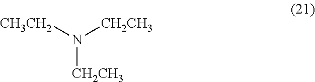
N([CH2CH3])([CH3CH2])[CH2CH3]
